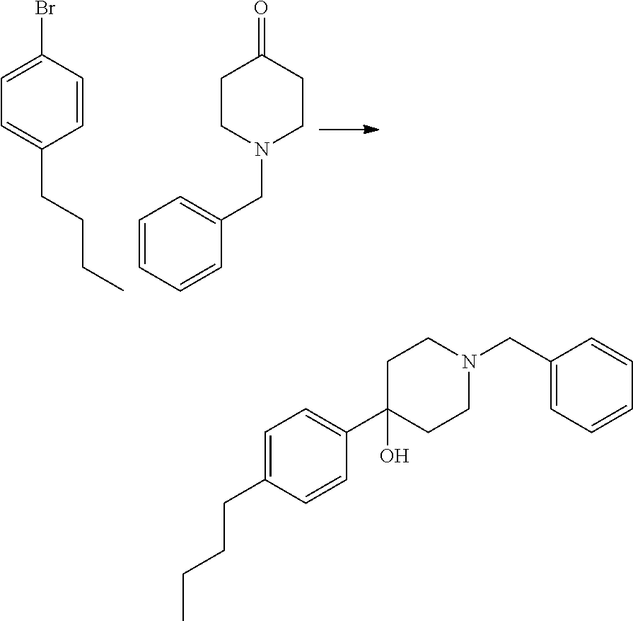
C1=C(Br)C=CC(CCCC)=C1.C1CN(CC2=CC=CC=C2)CCC1=O.CCCCC1=CC=C(C2(O)CCN(CC3=CC=CC=C3)CC2)C=C1
